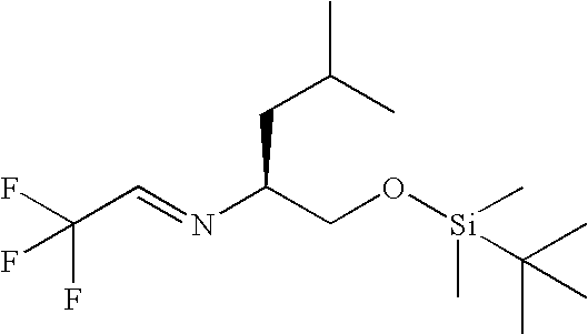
FC(C=NC(CO[Si](C)(C)C(C)(C)C)CC(C)C)(F)F
